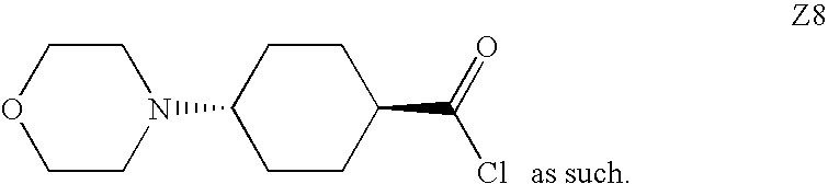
C1COCCN1C1CCC(C(=O)Cl)CC1.[as such]
